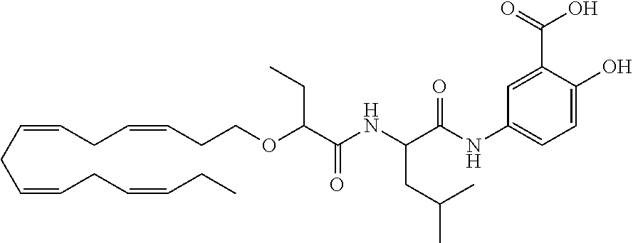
C(CC=CCCOC(C(NC(C(NC1=CC=C(O)C(C(O)=O)=C1)=O)CC(C)C)=O)CC)=CCC=CCC=CCC
